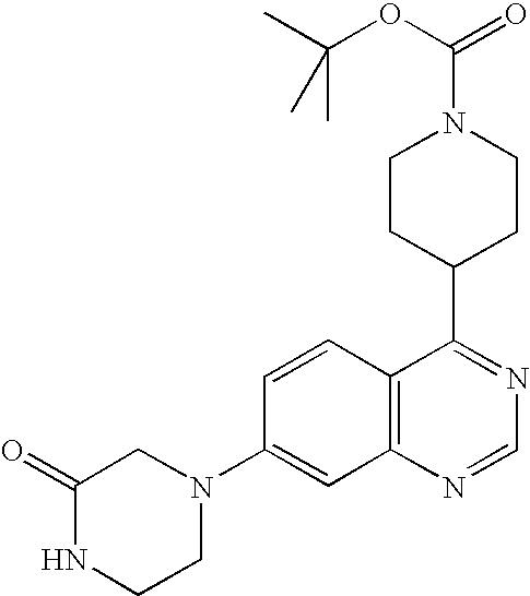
C12=C(N=CN=C1C1CCN(C(OC(C)(C)C)=O)CC1)C=C(N1CC(=O)NCC1)C=C2
